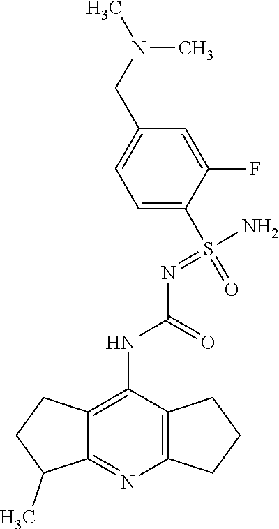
C12=C(C(NC(N=S(N)(=O)C3=CC=C(CN(C)C)C=C3F)=O)=C3C(=N1)C(C)CC3)CCC2
